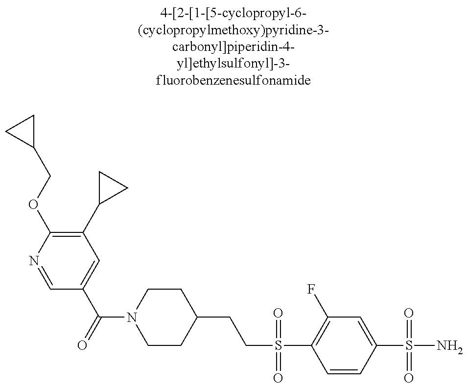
N1=CC(C(N2CCC(CCS(=O)(=O)C3=C(F)C=C(S(=O)(=O)N)C=C3)CC2)=O)=CC(C2CC2)=C1OCC1CC1
